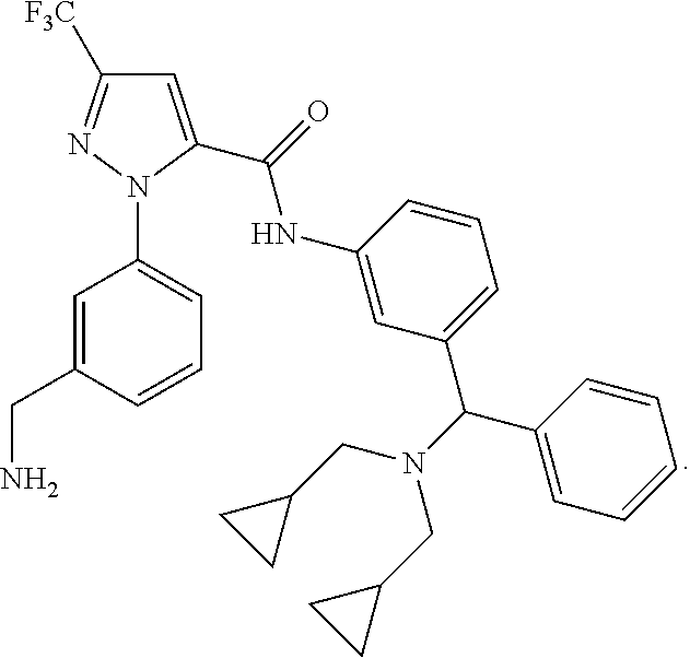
C1=C(C(NC2=CC(C(N(CC3CC3)CC3CC3)C3=CC=CC=C3)=CC=C2)=O)N(C2=CC=CC(CN)=C2)N=C1[F3C]
